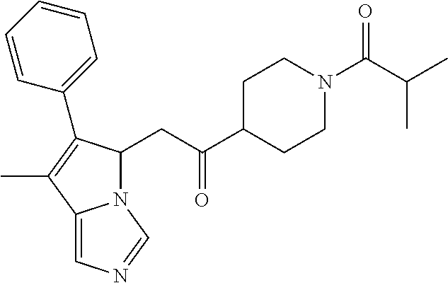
N12C(CC(C3CCN(C(C(C)C)=O)CC3)=O)C(C3=CC=CC=C3)=C(C)C1=CN=C2
